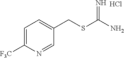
C1=C([F3C])N=CC(CSC(N)=N)=C1.Cl
